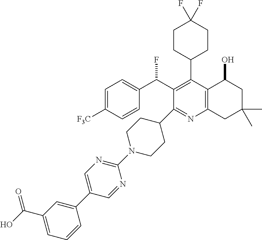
C1=C([F3C])C=CC(C(C2=C(C3CCC(F)(F)CC3)C3=C(N=C2C2CCN(C4=NC=C(C5=CC(C(O)=O)=CC=C5)C=N4)CC2)CC(C)(C)CC3O)F)=C1
